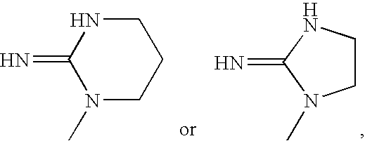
C1CCNC(=N)N1C.C1CNC(=N)N1C
